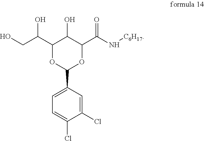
C1(C(CO)O)OC(C2=CC=C(Cl)C(Cl)=C2)OC(C(N[C6H17])=O)C1O
